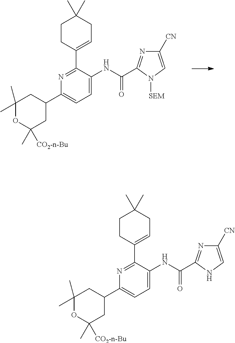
C1CC(C2=NC(C3CC(C)(C)OC(C)([CO2-n-Bu])C3)=CC=C2NC(=O)C2=NC([CN])=CN2[SEM])=CCC1(C)C.C1CC(C2=NC(C3CC(C)(C)OC(C)([CO2-n-Bu])C3)=CC=C2NC(=O)C2=NC([CN])=CN2)=CCC1(C)C
